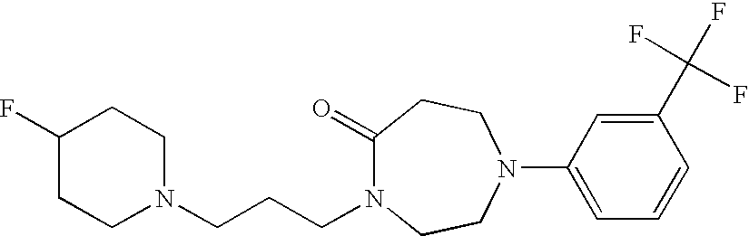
C1(=O)N(CCCN2CCC(F)CC2)CCN(C2=CC=CC(C(F)(F)F)=C2)CC1
